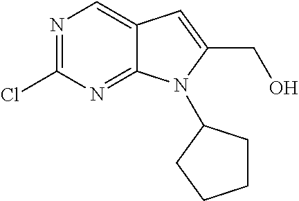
N1=C(Cl)N=C2C(=C1)C=C(CO)N2C1CCCC1
